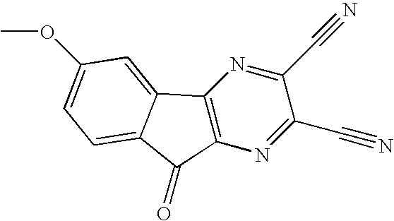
C12=C(N=C(C#N)C(C#N)=N1)C1=CC(OC)=CC=C1C2=O
